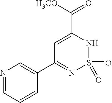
C1=C(C([H3CO])=O)NS(=O)(=O)N=C1C1=CN=CC=C1
